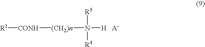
[CONH]([R1])[(CH2)n]N([R3])([R4])[H].[A-]
